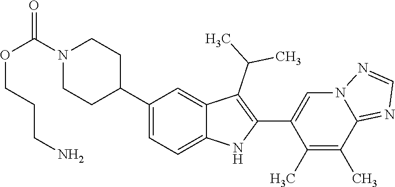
N1(C(OCCCN)=O)CCC(C2=CC=C3C(=C2)C(C(C)C)=C(C2=CN4C(=NC=N4)C(C)=C2C)N3)CC1
